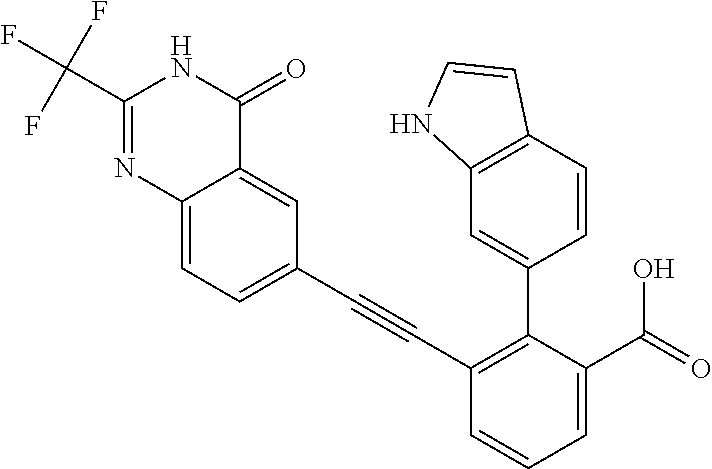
C12=CC(C#CC3=C(C4=CC5=C(C=C4)C=CN5)C(C(=O)O)=CC=C3)=CC=C1N=C(C(F)(F)F)NC2=O
